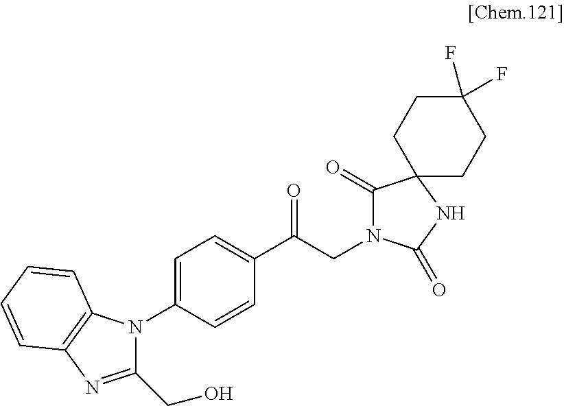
C1(C(CN2C(=O)C3(NC2=O)CCC(F)(F)CC3)=O)=CC=C(N2C(CO)=NC3=C2C=CC=C3)C=C1
